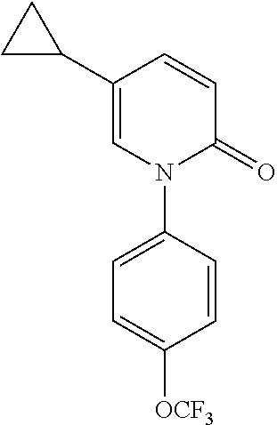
C1=C(C2CC2)C=CC(=O)N1C1=CC=C([OCF3])C=C1
